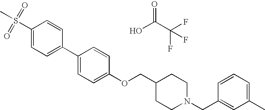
O=C(C(F)(F)F)O.C1(S(C)(=O)=O)=CC=C(C2=CC=C(OCC3CCN(CC4=CC(C)=CC=C4)CC3)C=C2)C=C1
